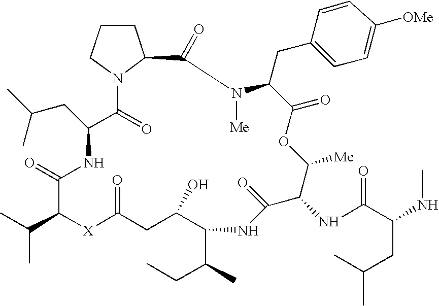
C1CCN2C1C(=O)N([Me])C(CC1=CC=C([OMe])C=C1)C(=O)OC([Me])C(NC(C(NC)CC(C)C)=O)C(=O)NC(C(C)CC)C(O)CC(=O)[X]C(C(C)C)C(=O)NC(CC(C)C)C2=O
